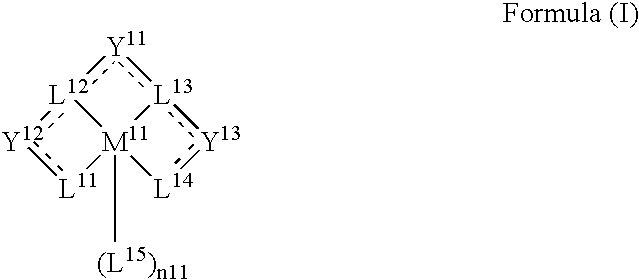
[M11]123([(L15)n11])[L12]([Y12]:[L11]1)[Y11][L13]2[Y13]:[L14]3
